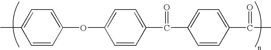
O(C1=CC=C(C(C2=CC=C(C(C)=O)C=C2)=O)C=C1)C1=CC=C(C)C=C1
